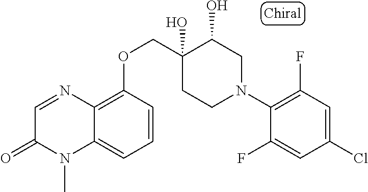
C1(N2CC(O)C(O)(COC3=C4C(=CC=C3)N(C)C(=O)C=N4)CC2)=C(F)C=C(Cl)C=C1F
